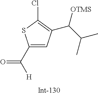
C([H])(=O)C1=CC(C(C(C)C)[OTMS])=C(Cl)S1
